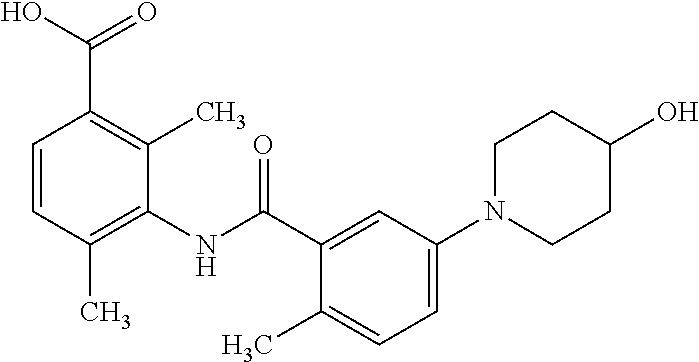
C1=CC(C)=C(NC(=O)C2=CC(N3CCC(O)CC3)=CC=C2C)C(C)=C1C(O)=O
